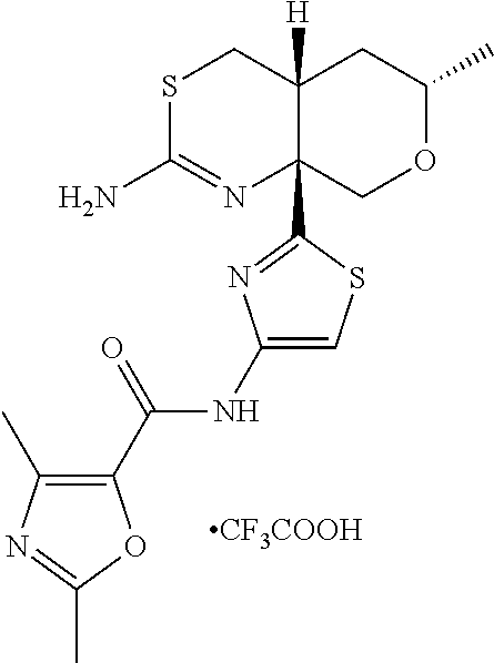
S1C(N)=NC2(C3=NC(NC(C4=C(C)N=C(C)O4)=O)=CS3)C([H])(C1)CC(C)OC2.[CF3COOH]
